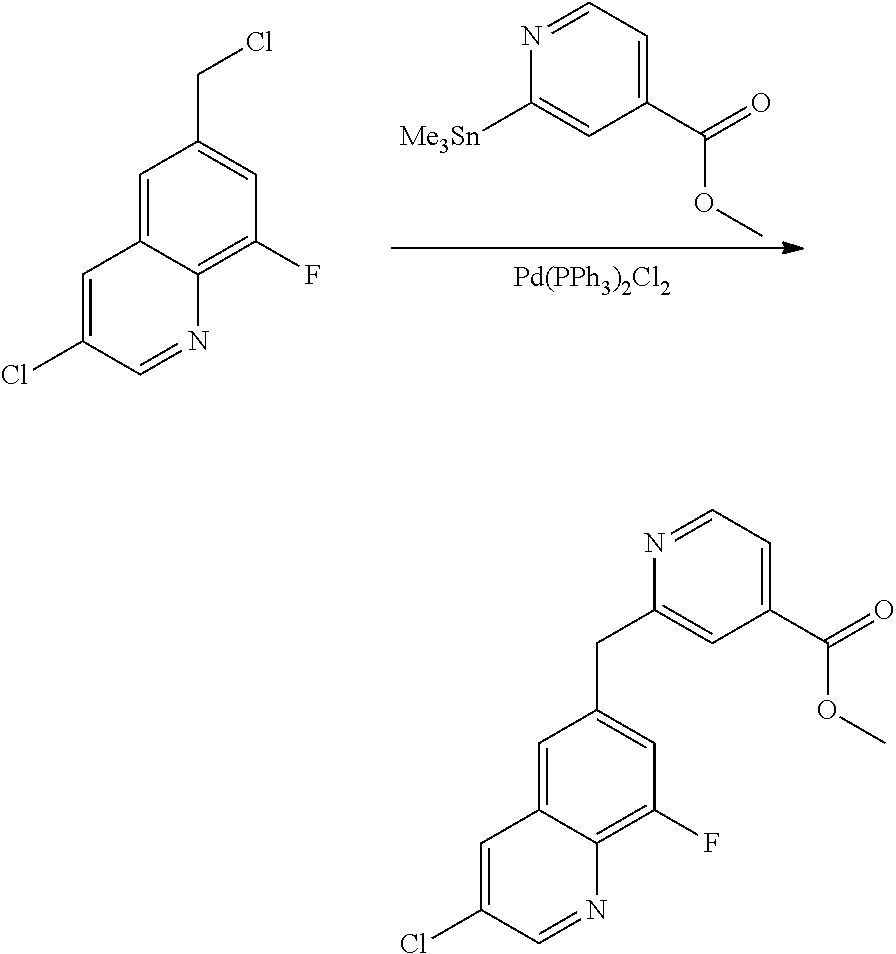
C1([Me3Sn])=CC(C(=O)OC)=CC=N1.[Pd(PPh3)2Cl2].C1=C2C(=C(F)C=C1CCl)N=CC(Cl)=C2.C1(CC2=CC(F)=C3C(=C2)C=C(Cl)C=N3)=CC(C(OC)=O)=CC=N1
